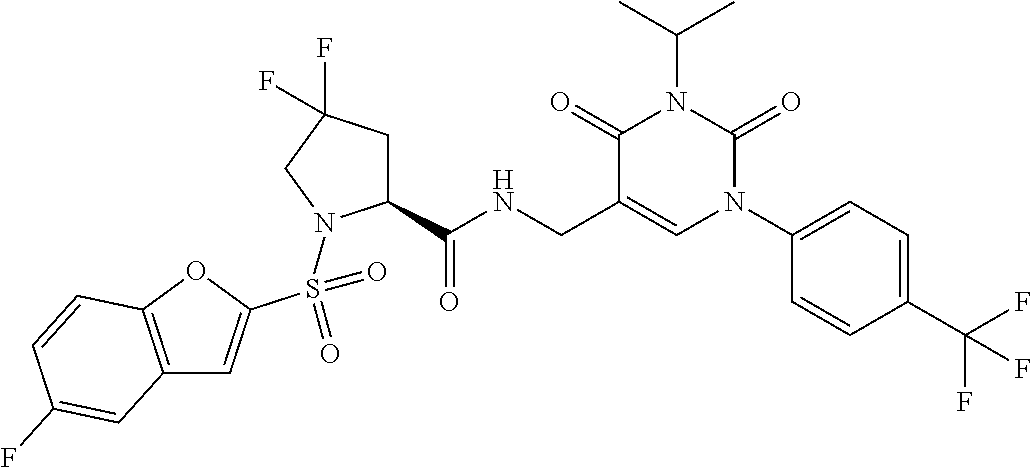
C12=C(OC(S(=O)(=O)N3C(C(NCC4=CN(C5=CC=C(C(F)(F)F)C=C5)C(=O)N(C(C)C)C4=O)=O)CC(F)(F)C3)=C1)C=CC(F)=C2
